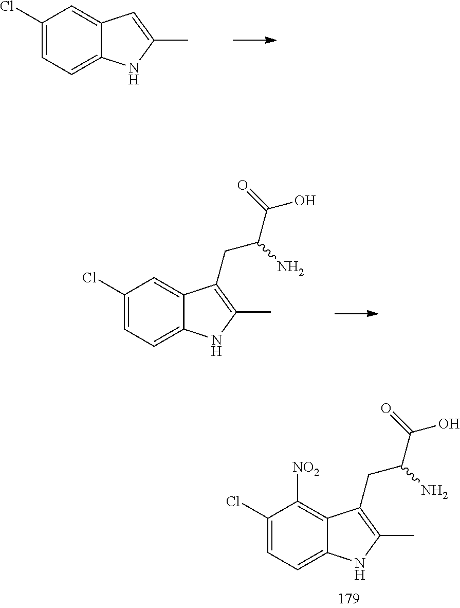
C1(Cl)=CC=C2C(=C1)C=C(C)N2.C1(Cl)=CC=C2C(=C1)C(CC(C(=O)O)N)=C(C)N2.C1(Cl)=CC=C2C(=C1[NO2])C(CC(C(=O)O)N)=C(C)N2
